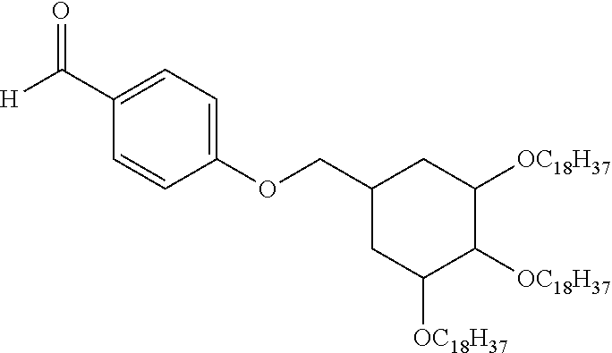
C1(OCC2CC([OC18H37])C([OC18H37])C([OC18H37])C2)=CC=C(C([H])=O)C=C1
